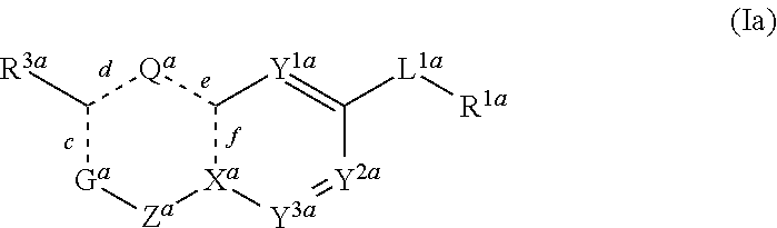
C12[Xa]([Y3a]=[Y2a]C([L1a][R1a])=[Y1a]1)[Za][Ga]C([R3a])[Qa]2
